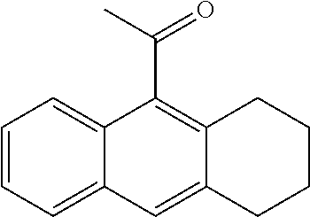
C1=CC=C2C(=C1)C(C(C)=O)=C1C(=C2)CCCC1
